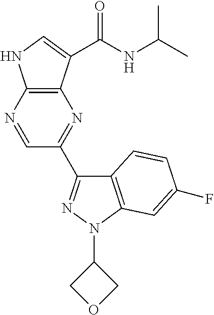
C12=C(N=CC(C3=NN(C4COC4)C4=C3C=CC(F)=C4)=N1)NC=C2C(NC(C)C)=O
